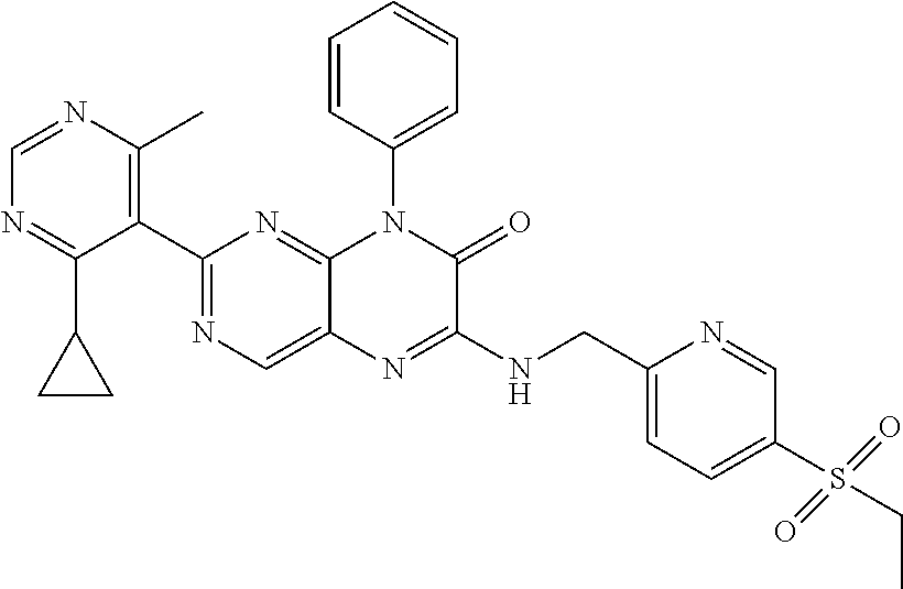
C1(C2=NC=C3C(=N2)N(C2=CC=CC=C2)C(=O)C(NCC2=CC=C(S(CC)(=O)=O)C=N2)=N3)=C(C)N=CN=C1C1CC1
